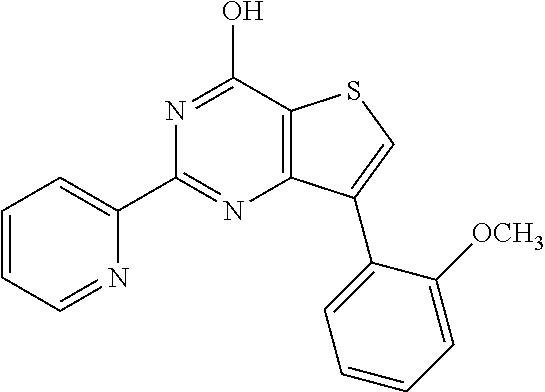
C12=C(C(O)=NC(C3=CC=CC=N3)=N1)SC=C2C1=CC=CC=C1[OCH3]
